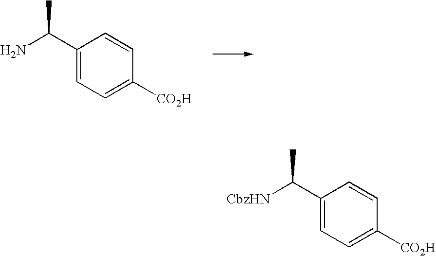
C1(C(N)C)=CC=C([CO2H])C=C1.C1(C([CbzHN])C)=CC=C([CO2H])C=C1
